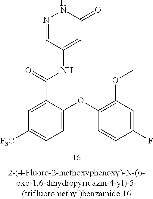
N1=CC(NC(C2=CC([F3C])=CC=C2OC2=C(OC)C=C(F)C=C2)=O)=CC(=O)N1
